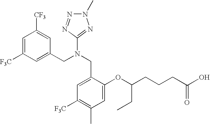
C1=C([F3C])C=C(CN(CC2=CC([F3C])=C(C)C=C2OC(CCCC(O)=O)CC)C2=NN(C)N=N2)C=C1[CF3]
